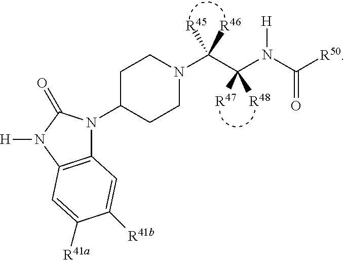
C1(N2C3=C(N([H])C2=O)C=C([R41a])C([R41b])=C3)CCN(C(C(N(C([R50])=O)[H])([R47])[R48])([R45])[R46])CC1
